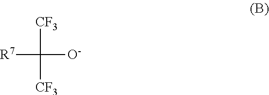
[R7]C([O-])([CF3])[CF3]
